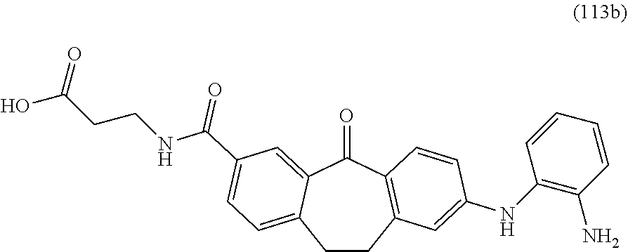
C1(NC2=CC3=C(C(=O)C4=CC(C(NCCC(O)=O)=O)=CC=C4CC3)C=C2)=C(N)C=CC=C1
